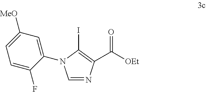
C(=O)([OEt])C1=C(I)N(C2=CC([MeO])=CC=C2F)C=N1
